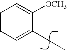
C1=C(CC)C([OCH3])=CC=C1
